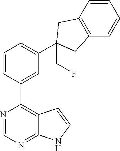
N1=CN=C2C(=C1C1=CC(C3(CF)CC4=C(C=CC=C4)C3)=CC=C1)C=CN2
